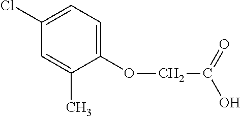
C1(Cl)=CC=C(OCC(=O)O)C(C)=C1
